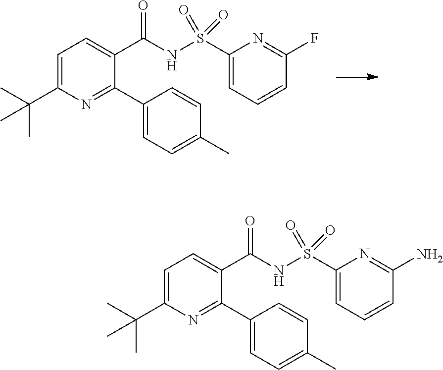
C1=C(C(C)(C)C)N=C(C2=CC=C(C)C=C2)C(C(NS(C2=CC=CC(F)=N2)(=O)=O)=O)=C1.C1=C(C(C)(C)C)N=C(C2=CC=C(C)C=C2)C(C(NS(C2=CC=CC(N)=N2)(=O)=O)=O)=C1
